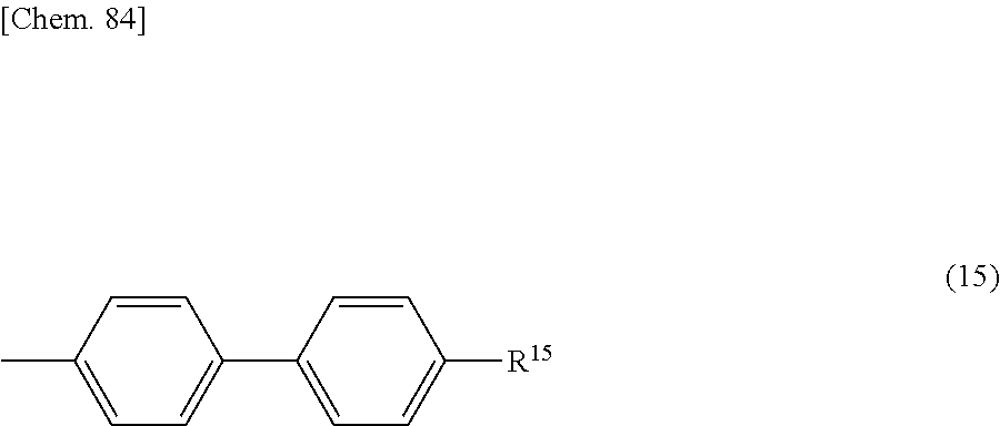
C1=C(C)C=CC(C2=CC=C([R15])C=C2)=C1
